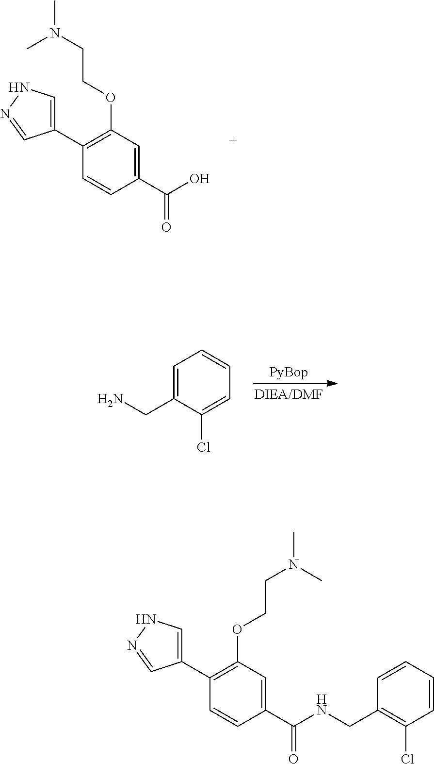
CN(CCOC1=C(C2=CNN=C2)C=CC(C(O)=O)=C1)C.C1=C(CN)C(Cl)=CC=C1.O(C1=C(C2=CNN=C2)C=CC(C(NCC2=C(Cl)C=CC=C2)=O)=C1)CCN(C)C
